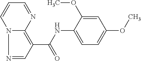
N1=CC(C(=O)NC2=CC=C(OC)C=C2OC)=C2N1C=CC=N2
